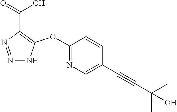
C1(OC2=C(C(=O)O)N=NN2)=NC=C(C#CC(C)(C)O)C=C1
